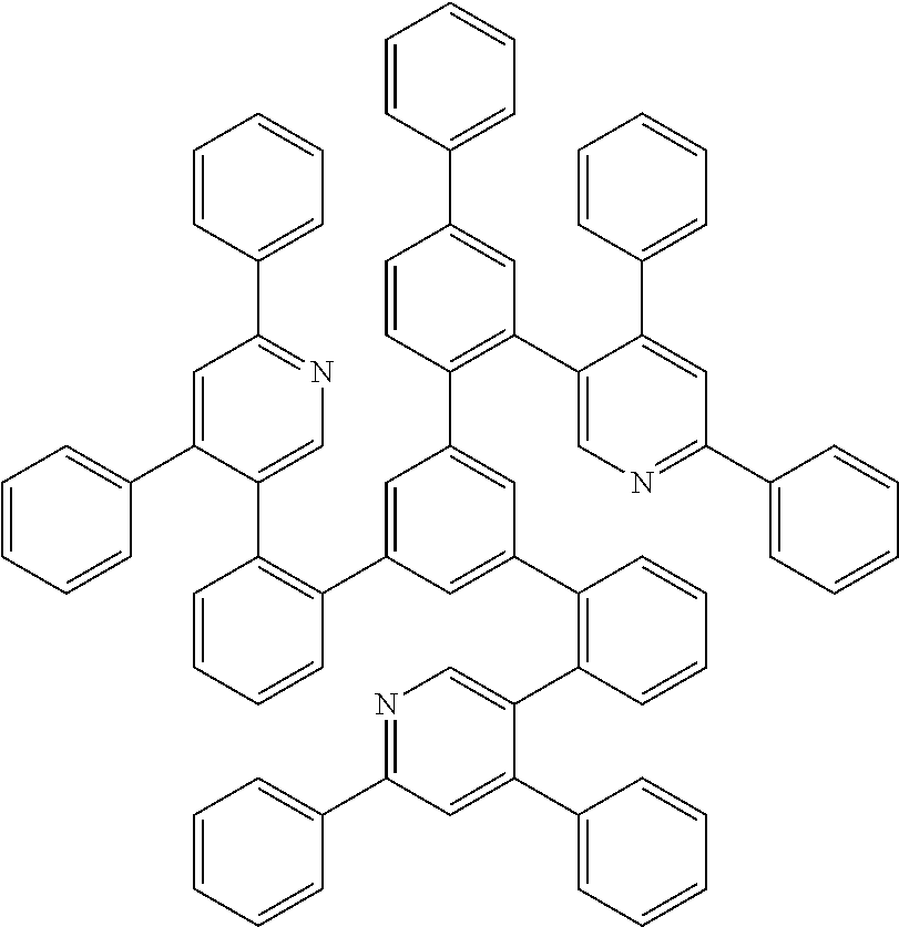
N1=C(C2=CC=CC=C2)C=C(C2=CC=CC=C2)C(C2=C(C3=CC(C4=C(C5=CN=C(C6=CC=CC=C6)C=C5C5=CC=CC=C5)C=CC=C4)=CC(C4=C(C5=CN=C(C6=CC=CC=C6)C=C5C5=CC=CC=C5)C=C(C5=CC=CC=C5)C=C4)=C3)C=CC=C2)=C1
